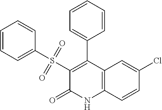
C1(S(C2=CC=CC=C2)(=O)=O)=C(C2=CC=CC=C2)C2=C(NC1=O)C=CC(Cl)=C2
